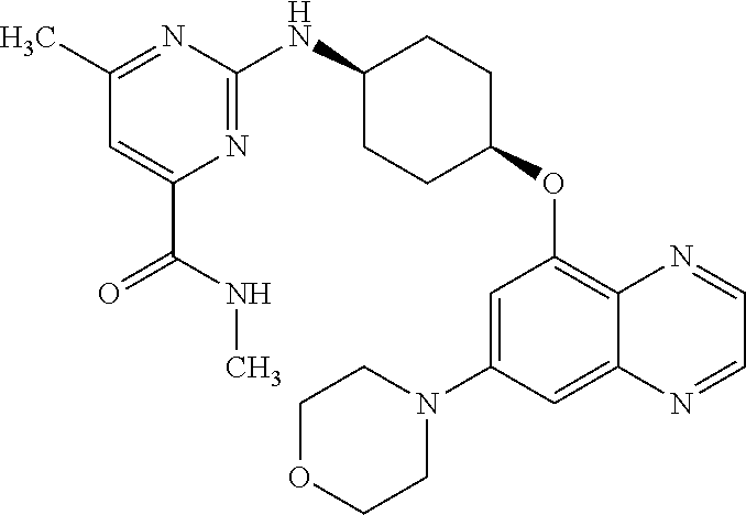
C1=C(C(NC)=O)N=C(NC2CCC(OC3=C4C(=CC(N5CCOCC5)=C3)N=CC=N4)CC2)N=C1C
